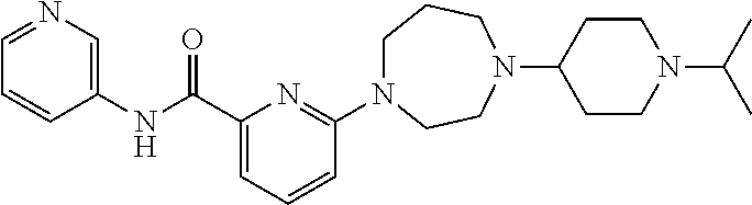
C1N(C2=NC(C(NC3=CN=CC=C3)=O)=CC=C2)CCN(C2CCN(C(C)C)CC2)CC1
